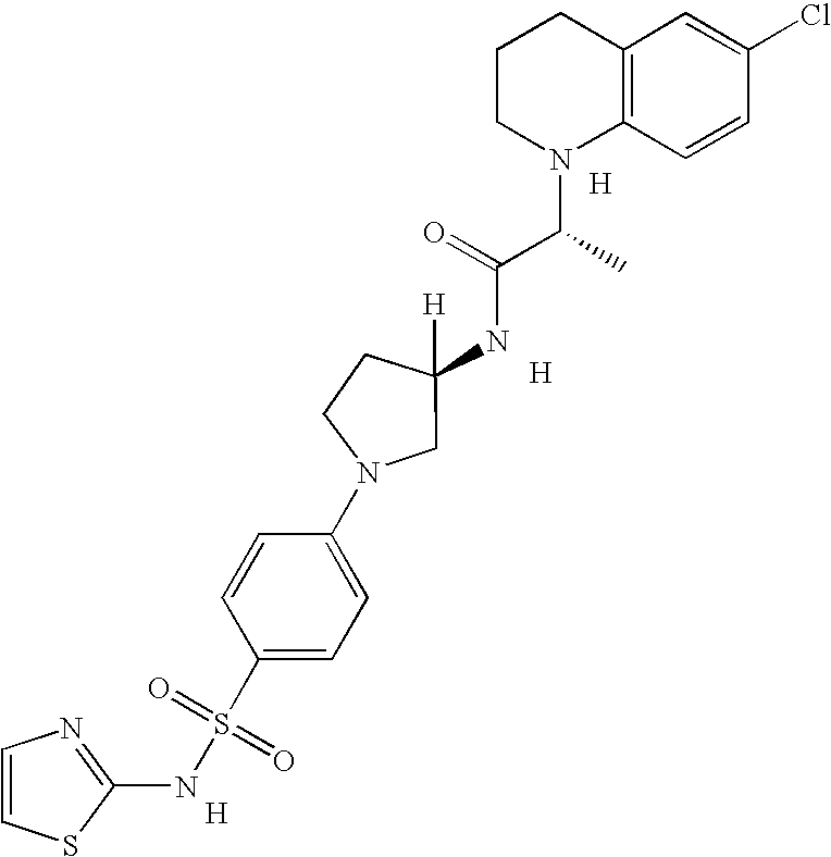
C1=CSC(NS(=O)(=O)C2=CC=C(N3CC(NC(C(N4C5=C(CCC4)C=C(Cl)C=C5)C)=O)([H])CC3)C=C2)=N1.[H].[H].[H]
